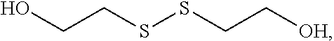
OCCSSCC[OH]
